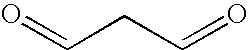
O=CCC=O
